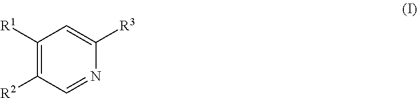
C1([R1])=C([R2])C=NC([R3])=C1
